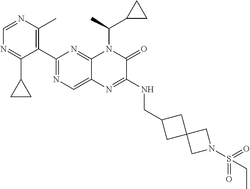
C1=NC(C)=C(C2=NC=C3C(=N2)N(C(C2CC2)C)C(=O)C(NCC2CC4(C2)CN(S(=O)(=O)CC)C4)=N3)C(C2CC2)=N1
